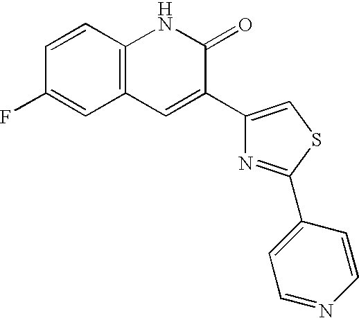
C12=C(C=CC(F)=C1)NC(=O)C(C1=CSC(C3=CC=NC=C3)=N1)=C2
